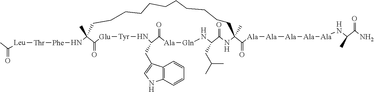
C(=O)(C)[Leu][Thr][Phe]NC1(C)C(=O)[Glu][Tyr]NC(CC2=CNC3=C2C=CC=C3)C(=O)[Ala][Gln]NC(CC(C)C)C(=O)NC(C([Ala][Ala][Ala][Ala][Ala]NC(C(=O)N)C)=O)(C)CCCCCCCCCCC1
